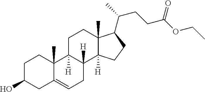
C1C(O)CC2=CCC3([H])C([H])(C2(C)C1)CCC1(C)C3([H])CCC1C(C)CCC(OCC)=O
